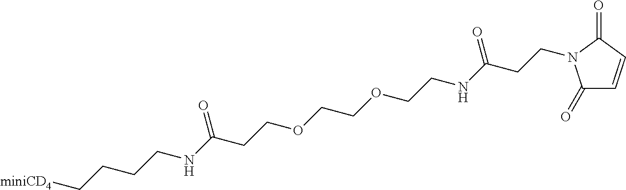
C1(=O)C=CC(=O)N1CCC(NCCOCCOCCC(NCCCC[miniCD4])=O)=O
